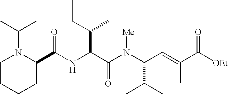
N(C(C(N(C(C(C)C)C=C(C)C([OEt])=O)[Me])=O)C(C)CC)C(C1N(C(C)C)CCCC1)=O
